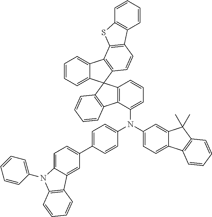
C1=CC=C2C(=C1)C1=C(C=CC3=C1SC1=C3C=CC=C1)C21C2=C(C(N(C3=CC=C(C4=CC=C5C(=C4)C4=C(N5C5=CC=CC=C5)C=CC=C4)C=C3)C3=CC=C4C(=C3)C(C)(C)C3=C4C=CC=C3)=CC=C2)C2=C1C=CC=C2
